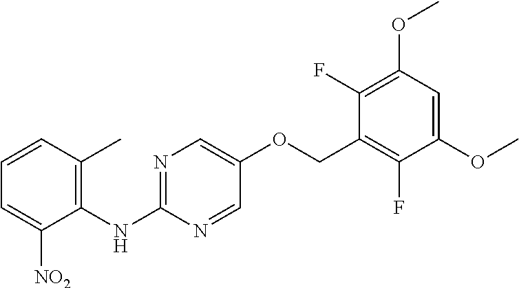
C1(F)=C(OC)C=C(OC)C(F)=C1COC1=CN=C(NC2=C(C)C=CC=C2[NO2])N=C1
